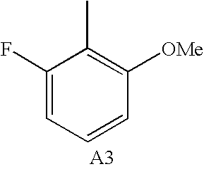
C1(F)=CC=CC([OMe])=C1C
